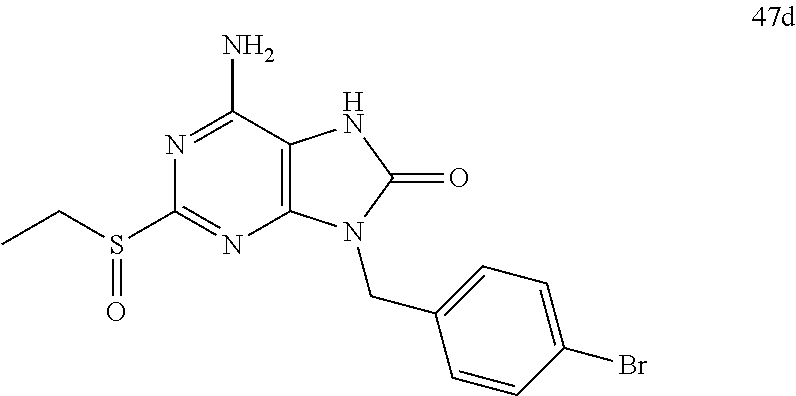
N1=C(N)C2=C(N=C1S(CC)=O)N(CC1=CC=C(Br)C=C1)C(=O)N2
